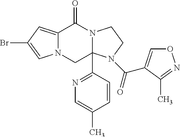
N12C(=CC(Br)=C1)C(=O)N1C(C3=NC=C(C)C=C3)(C2)N(C(=O)C2=CON=C2C)CC1
